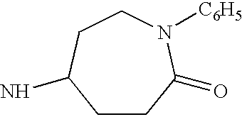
C1CC(=O)N([C6H5])CCC1N
